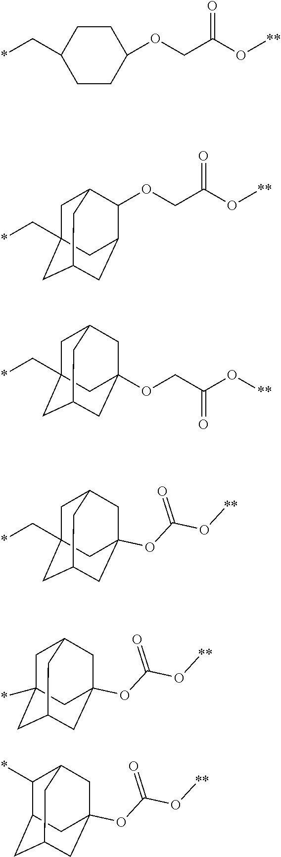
C1CC(C*)CCC1OCC(O[**])=O.C1C2(C*)CC3CC(C(OCC(O[**])=O)C1C3)C2.C1C2(C*)CC3CC(OCC(O[**])=O)(CC1C3)C2.C1C2(C*)CC3CC(OC(O[**])=O)(CC1C3)C2.C1C2(*)CC3CC(OC(O[**])=O)(CC1C3)C2.C1(*)C2CC3CC(OC(O[**])=O)(CC1C3)C2
